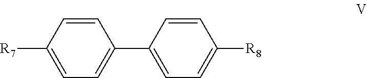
C1=CC([R7])=CC=C1C1=CC=C([R8])C=C1
